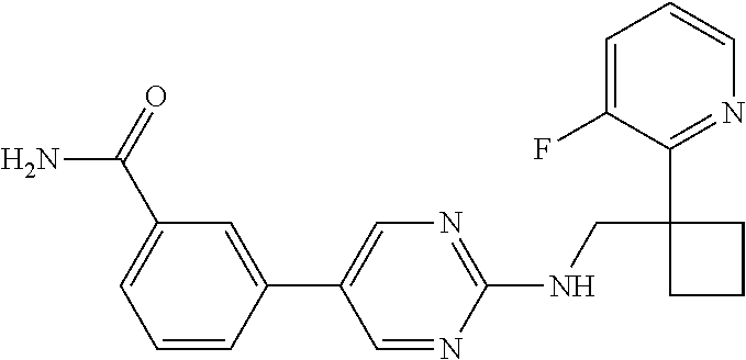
C1(NCC2(C3=NC=CC=C3F)CCC2)=NC=C(C2=CC(C(=O)N)=CC=C2)C=N1
